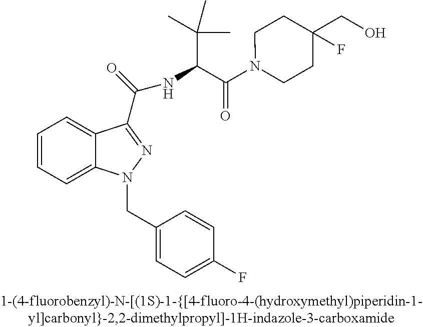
C1=CC=C2C(=C1)C(C(=O)NC(C(=O)N1CCC(CO)(F)CC1)C(C)(C)C)=NN2CC1=CC=C(F)C=C1
